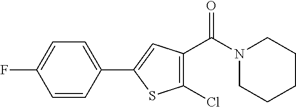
N1(C(C2=C(Cl)SC(C3=CC=C(F)C=C3)=C2)=O)CCCCC1
